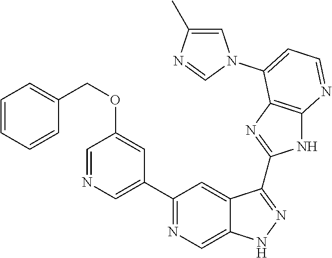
C1(C2=NC=C3C(=C2)C(C2=NC4=C(N2)N=CC=C4N2C=C(C)N=C2)=NN3)=CN=CC(OCC2=CC=CC=C2)=C1
